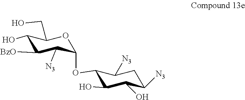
C1(O)C([BzO])C([N3])C(OC2C(O)C(O)C([N3])CC2[N3])OC1CO
